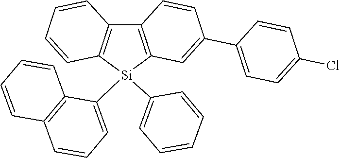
C12=C([Si](C3=CC=CC4=C3C=CC=C4)(C3=CC=CC=C3)C3=C1C=CC(C1=CC=C(Cl)C=C1)=C3)C=CC=C2
